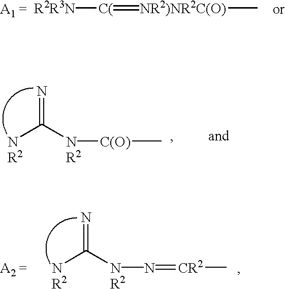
[R2R3N][C(]=[NR2)NR2C(O)]C.N=C([NR2]N=[CR2]C)[NR2].N=C([NR2][C(O)]C)[NR2]
